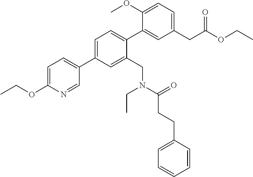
C1=C(C2=CC=C(OCC)N=C2)C=C(CN(CC)C(CCC2=CC=CC=C2)=O)C(C2=CC(CC(OCC)=O)=CC=C2OC)=C1
